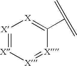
[X]1=[X][X]=[X]C(C(=C)=C)=[X]1
